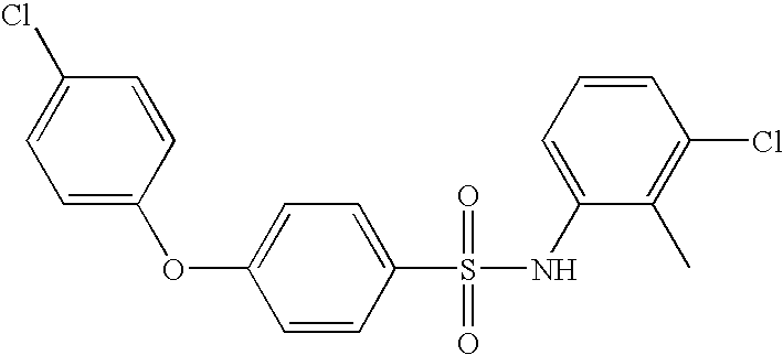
O(C1=CC=C(S(NC2=CC=CC(Cl)=C2C)(=O)=O)C=C1)C1=CC=C(Cl)C=C1
